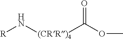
[R]N[(CRR)4]C(OC)=O
